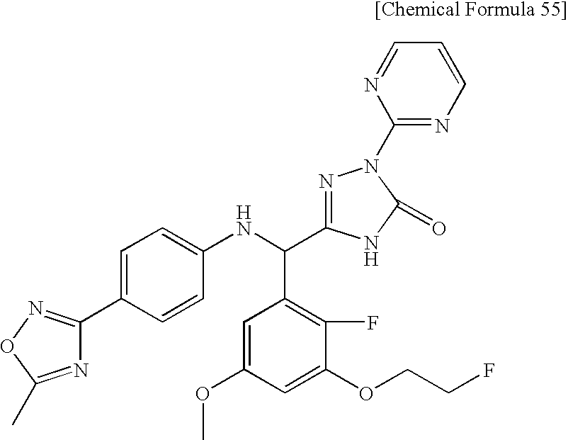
N1=C(C)ON=C1C1=CC=C(NC(C2=C(F)C(OCCF)=CC(OC)=C2)C2=NN(C3=NC=CC=N3)C(=O)N2)C=C1
